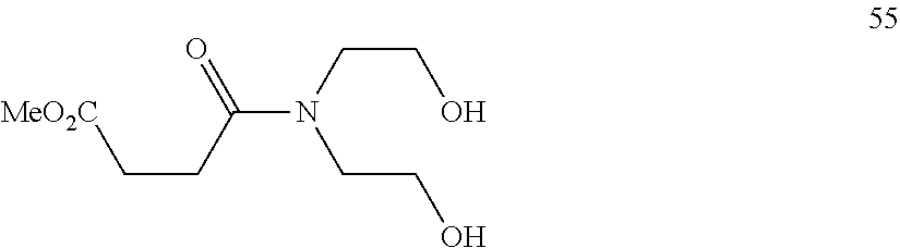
[MeO2C]CCC(N(CCO)CCO)=O
